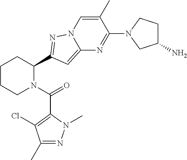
C1CCN(C(=O)C2=C(Cl)C(C)=NN2C)C(C2=NN3C=C(C)C(N4CC(N)CC4)=NC3=C2)C1
